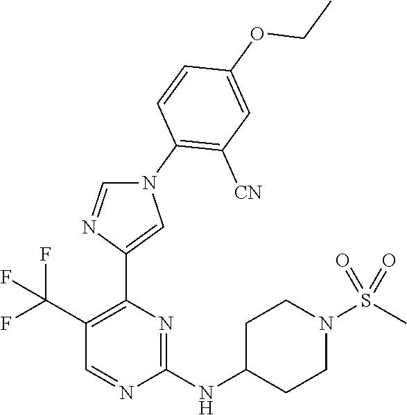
C1C(NC2=NC(C3=CN(C4=C([CN])C=C(OCC)C=C4)C=N3)=C(C(F)(F)F)C=N2)CCN(S(=O)(=O)C)C1
